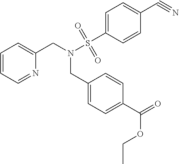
C1=CC=NC(CN(S(=O)(=O)C2=CC=C(C#N)C=C2)CC2=CC=C(C(=O)OCC)C=C2)=C1
